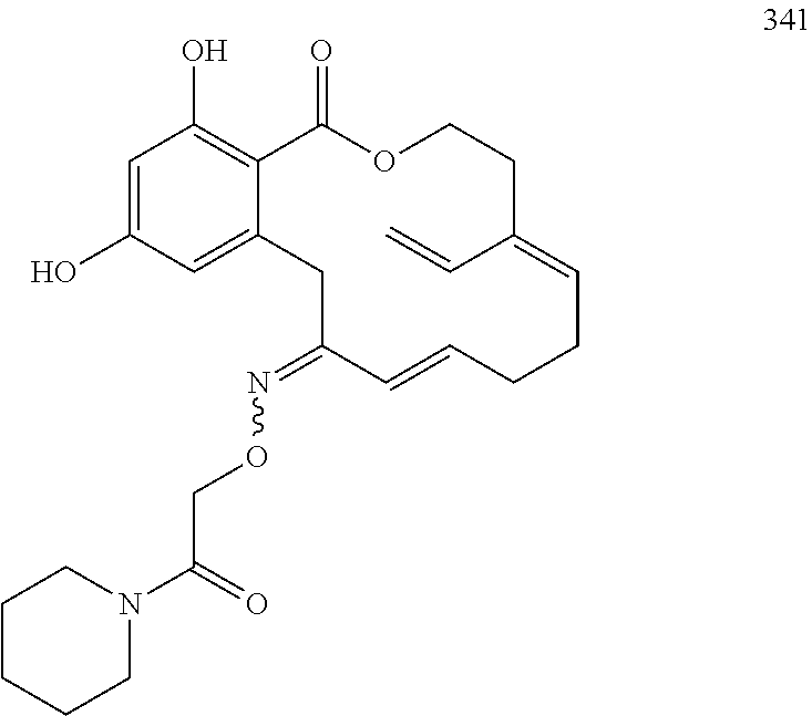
C1=C(O)C=C2C(=C1O)C(=O)OCCC(C=C)=CCCC=CC(=NOCC(N1CCCCC1)=O)C2
